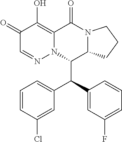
C1(=O)C=NN2C(=C1O)C(=O)N1C(C2C(C2=CC(F)=CC=C2)C2=CC=CC(Cl)=C2)CCC1
